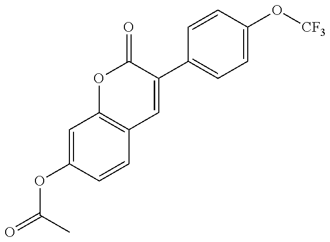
C1=C(OC(=O)C)C=CC2=C1OC(=O)C(C1=CC=C(O[CF3])C=C1)=C2
